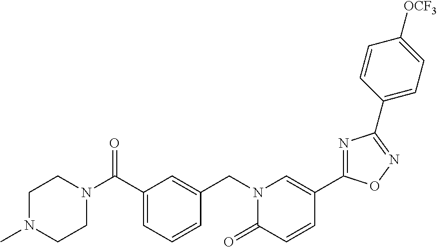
C1N(C)CCN(C(C2=CC=CC(CN3C(=O)C=CC(C4=NC(C5=CC=C([OCF3])C=C5)=NO4)=C3)=C2)=O)C1
